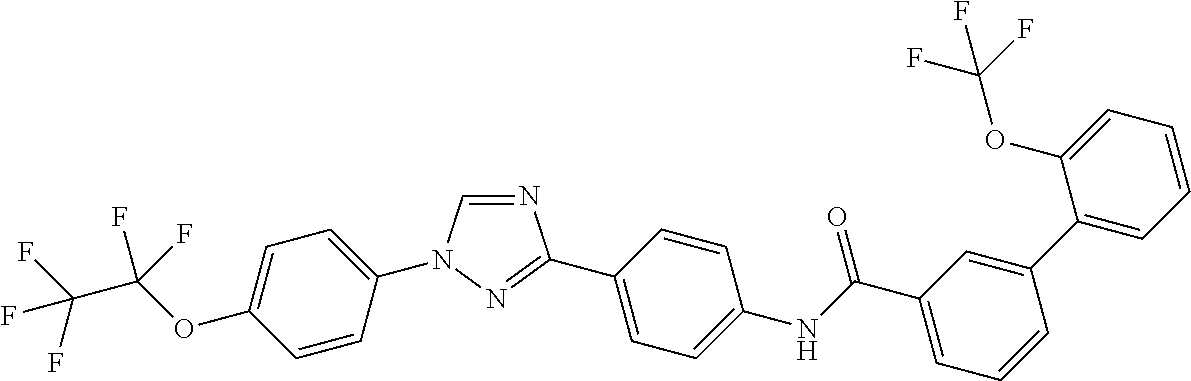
C1=CC(N2C=NC(C3=CC=C(NC(C4=CC=CC(C5=CC=CC=C5OC(F)(F)F)=C4)=O)C=C3)=N2)=CC=C1OC(C(F)(F)F)(F)F
